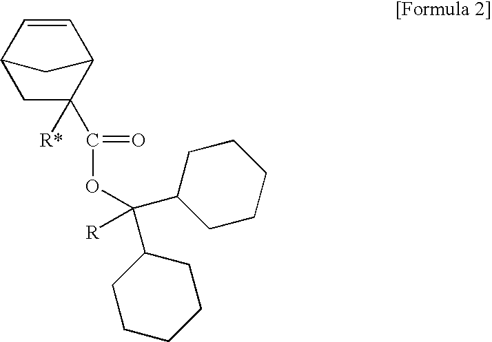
C1(C(=O)OC(C2CCCCC2)([R])C2CCCCC2)([R*])C2C=CC(C1)C2
